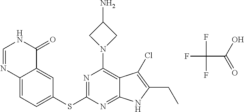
FC(C(=O)O)(F)F.C1(N2CC(N)C2)=C2C(=NC(SC3=CC=C4C(=C3)C(=O)NC=N4)=N1)NC(CC)=C2Cl
